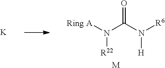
[Ring A]N(C(N([R6])[H])=O)[R22].[M].[K]
